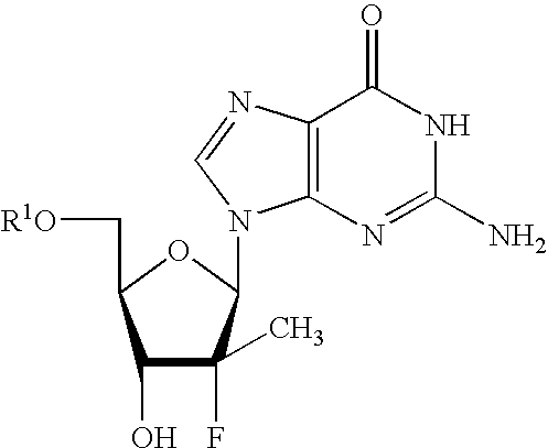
C12=C(N=C(N)NC1=O)N(C1C(F)(C)C(O)C(C[R1O])O1)C=N2
